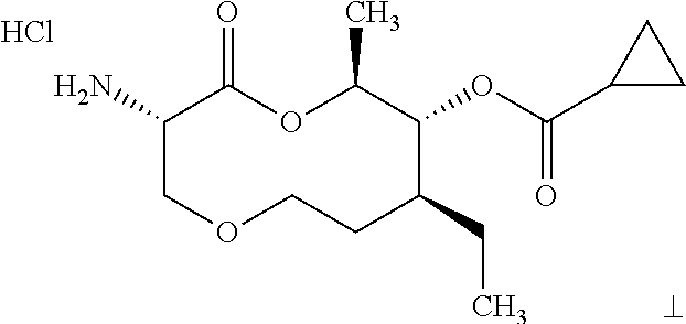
Cl.NC1COCCC(CC)C(OC(=O)C2CC2)C(C)OC1=O
